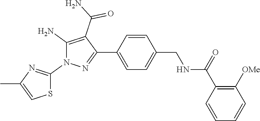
C1=CC(C(=O)NCC2=CC=C(C3=NN(C4=NC(C)=CS4)C(N)=C3C(=O)N)C=C2)=C([OMe])C=C1
